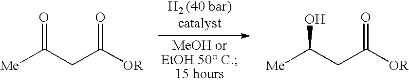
[Me]C(CC([OR])=O)=O.[Me]C(CC([OR])=O)O
